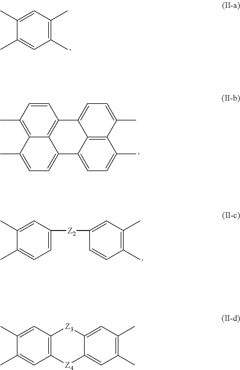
C1(C)=CC(C)=C(C)C=C1C.C12=C(C)C=CC3=C1C(=CC=C2C)C1=CC=C(C)C2=C1C3=CC=C2C.C1(C)=CC([Z2]C2=CC(C)=C(C)C=C2)=CC=C1C.C1(C)=CC2=C(C=C1C)[Z4]C1=CC(C)=C(C)C=C1[Z3]2
